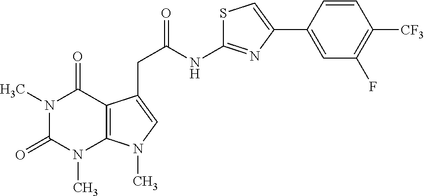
N1(C)C(=O)N(C)C2=C(C1=O)C(CC(NC1=NC(C3=CC(F)=C([CF3])C=C3)=CS1)=O)=CN2C
